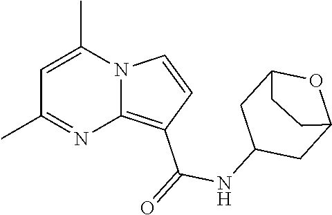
C1=C(C)N2C(=C(C(=O)NC3CC4OC(C3)CC4)C=C2)N=C1C
